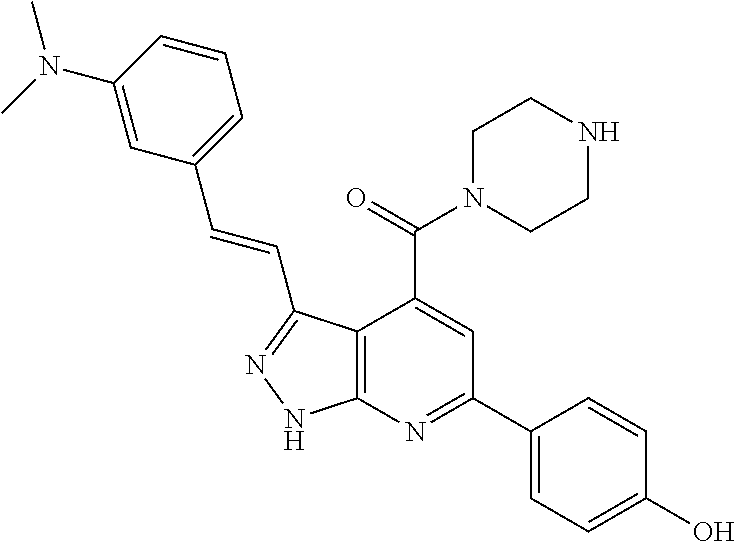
C1=CC(N(C)C)=CC(C=CC2=NNC3=C2C(C(=O)N2CCNCC2)=CC(C2=CC=C(O)C=C2)=N3)=C1
